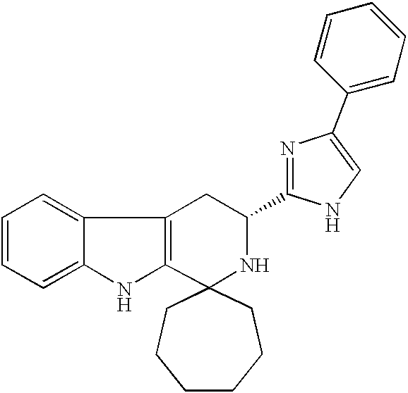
C12=C(C3=CC=CC=C3N1)CC(C1=NC(C3=CC=CC=C3)=CN1)NC21CCCCCC1
